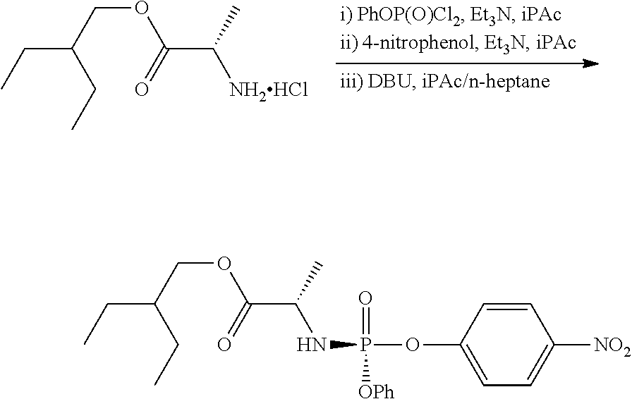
C(C(COC(C(C)[NH2HCl])=O)CC)C.C(C(COC(C(C)NP(OC1=CC=C([NO2])C=C1)(=O)[OPh])=O)CC)C
